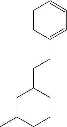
C1=CC(CCC2CC(C)CCC2)=CC=C1
